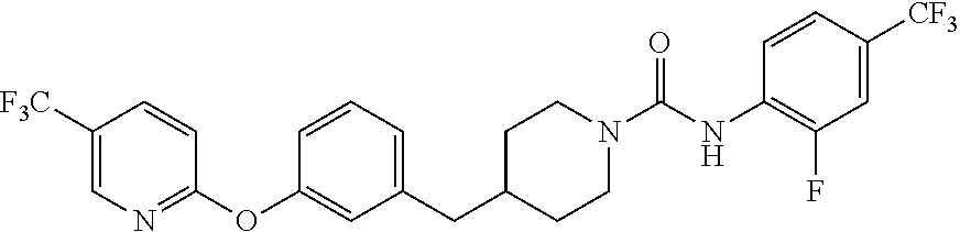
C1([F3C])=CN=C(OC2=CC(CC3CCN(C(NC4=C(F)C=C([CF3])C=C4)=O)CC3)=CC=C2)C=C1
